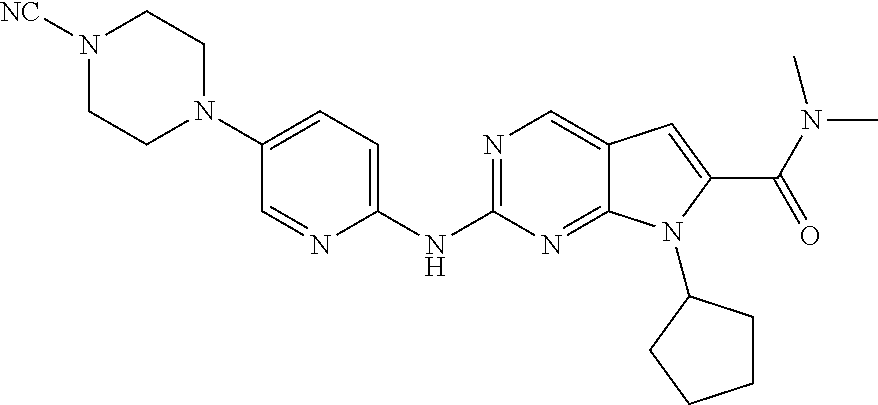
N1=C(NC2=CC=C(N3CCN([NC])CC3)C=N2)N=C2C(=C1)C=C(C(N(C)C)=O)N2C1CCCC1
